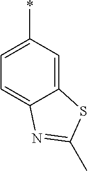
C12=CC(*)=CC=C1N=C(C)S2
